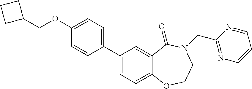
C1=C(OCC2CCC2)C=CC(C2=CC=C3C(=C2)C(=O)N(CC2=NC=CC=N2)CCO3)=C1
